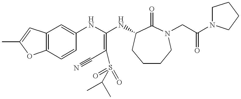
C12=C(C=CC(NC(NC3C(=O)N(CC(N4CCCC4)=O)CCCC3)=C(C#N)S(C(C)C)(=O)=O)=C1)OC(C)=C2
